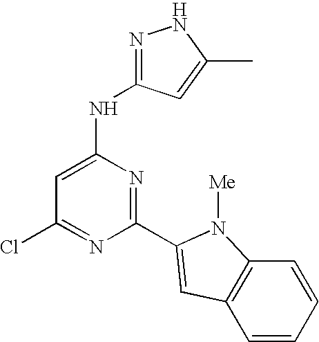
C1=C(NC2=NNC(C)=C2)N=C(C2=CC3=C(C=CC=C3)N2[Me])N=C1Cl
